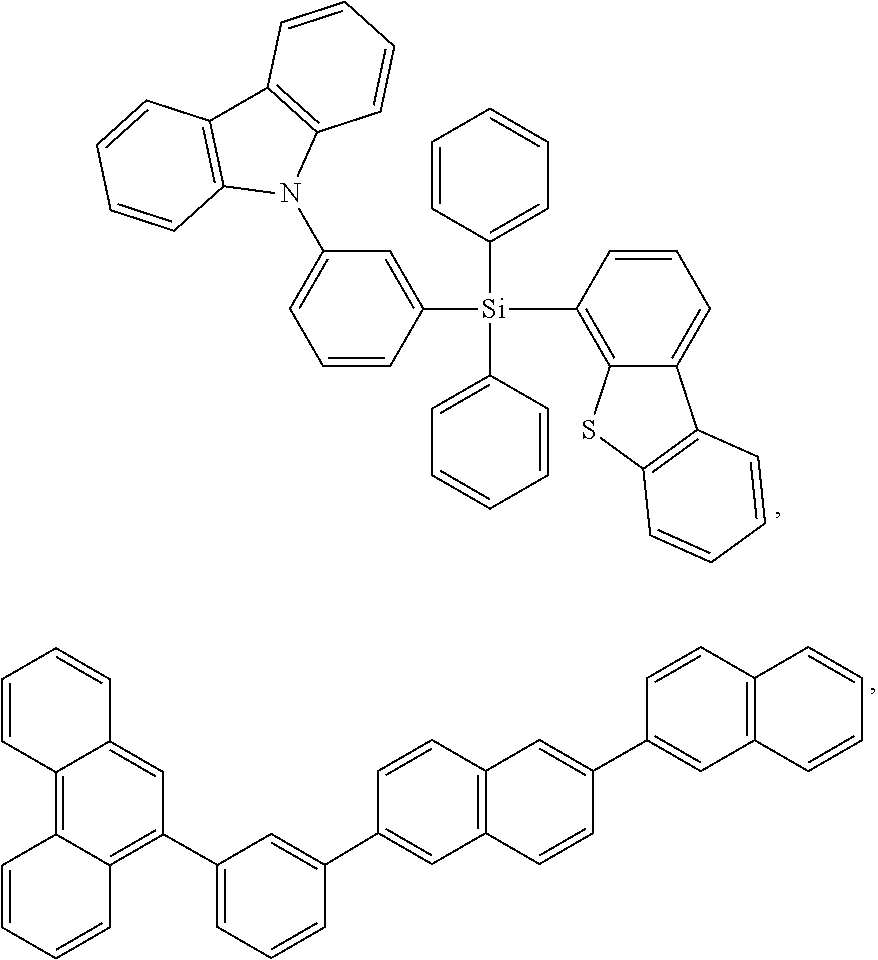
C1=CC([Si](C2=C3SC4=C(C3=CC=C2)C=CC=C4)(C2=CC=CC=C2)C2=CC(N3C4=C(C=CC=C4)C4=C3C=CC=C4)=CC=C2)=CC=C1.C1(C2=CC=CC(C3=CC4=C(C=C3)C=C(C3=CC5=C(C=C3)C=CC=C5)C=C4)=C2)=C2C=CC=CC2=C2C=CC=CC2=C1
